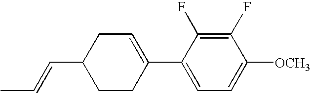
C1(F)=C(F)C(C2=CCC(C=CC)CC2)=CC=C1[OCH3]
